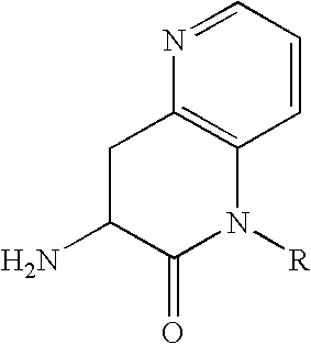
C1C(N)C(=O)N([R])C2=C1N=CC=C2
